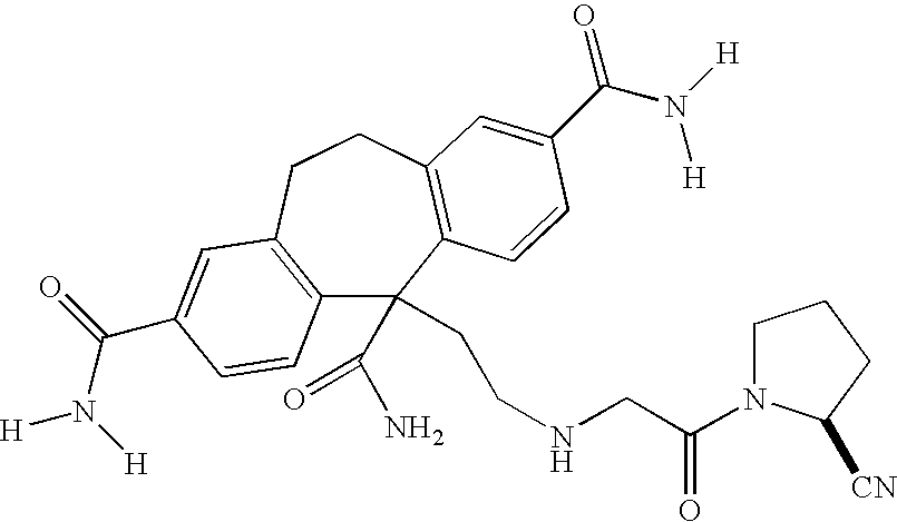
C12=C(CCC3=C(C1(C(N)=O)CCNCC(=O)N1CCCC1[CN])C=CC(C(=O)N([H])[H])=C3)C=C(C(N([H])[H])=O)C=C2
